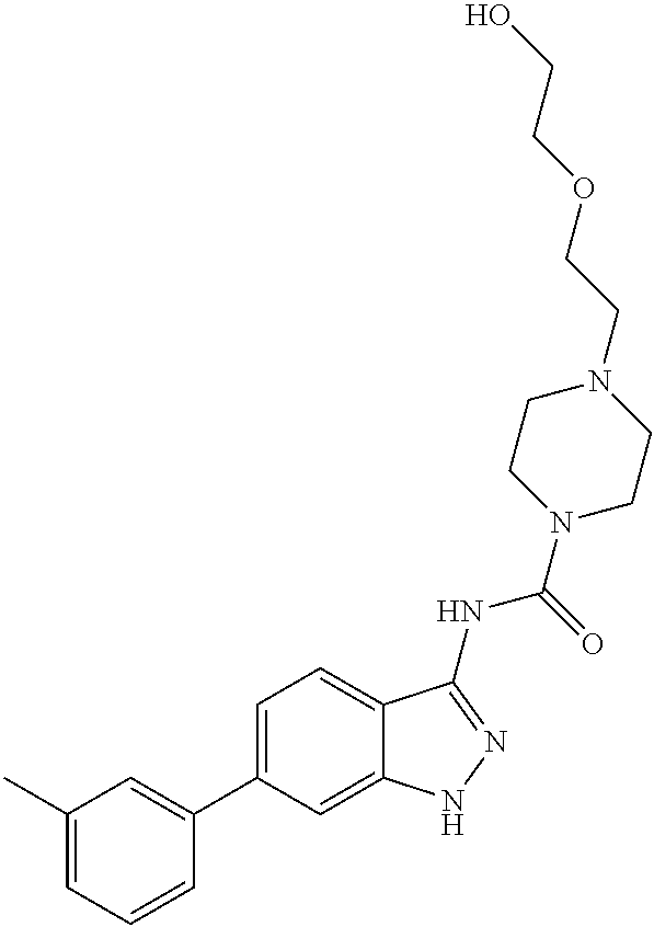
C1(C)=CC=CC(C2=CC=C3C(=C2)NN=C3NC(=O)N2CCN(CCOCCO)CC2)=C1
